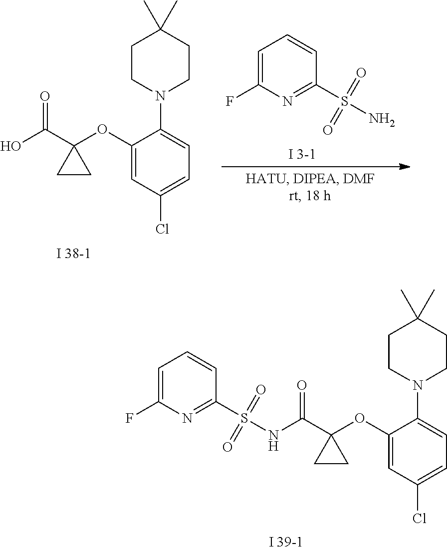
C1=C(F)N=C(S(NC(C2(OC3=CC(Cl)=CC=C3N3CCC(C)(C)CC3)CC2)=O)(=O)=O)C=C1.C1(OC2(C(O)=O)CC2)=CC(Cl)=CC=C1N1CCC(C)(C)CC1.C1=C(F)N=C(S(N)(=O)=O)C=C1
